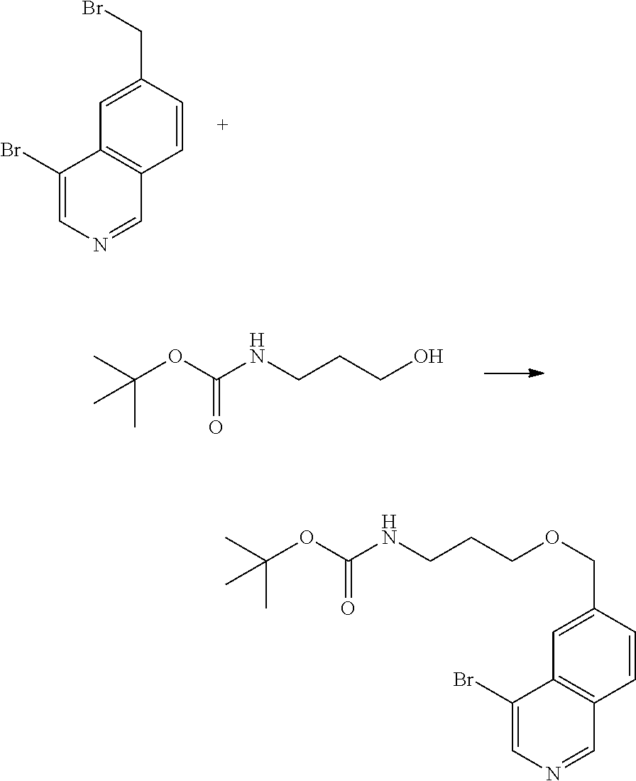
C1(Br)=CN=CC2=C1C=C(CBr)C=C2.CC(OC(NCCCO)=O)(C)C.C1(Br)=CN=CC2=C1C=C(COCCCNC(OC(C)(C)C)=O)C=C2
